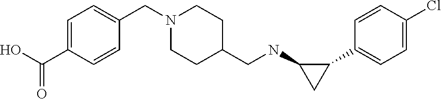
N1(CC2=CC=C(C(=O)O)C=C2)CCC(CNC2CC2C2=CC=C(Cl)C=C2)CC1
